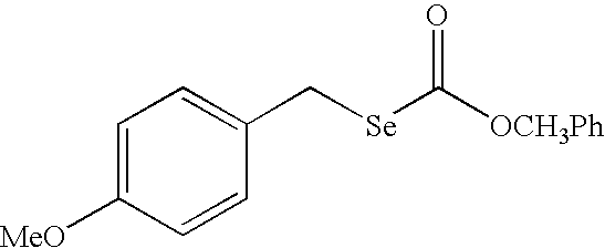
C1=C([MeO])C=CC(C[Se]C([OCH3Ph])=O)=C1
